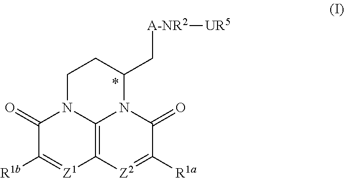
C1N2C3=C([Z1]=C([R1b])C2=O)[Z2]=C([R1a])C(=O)N3C(C[A-NR2][UR5])C1
